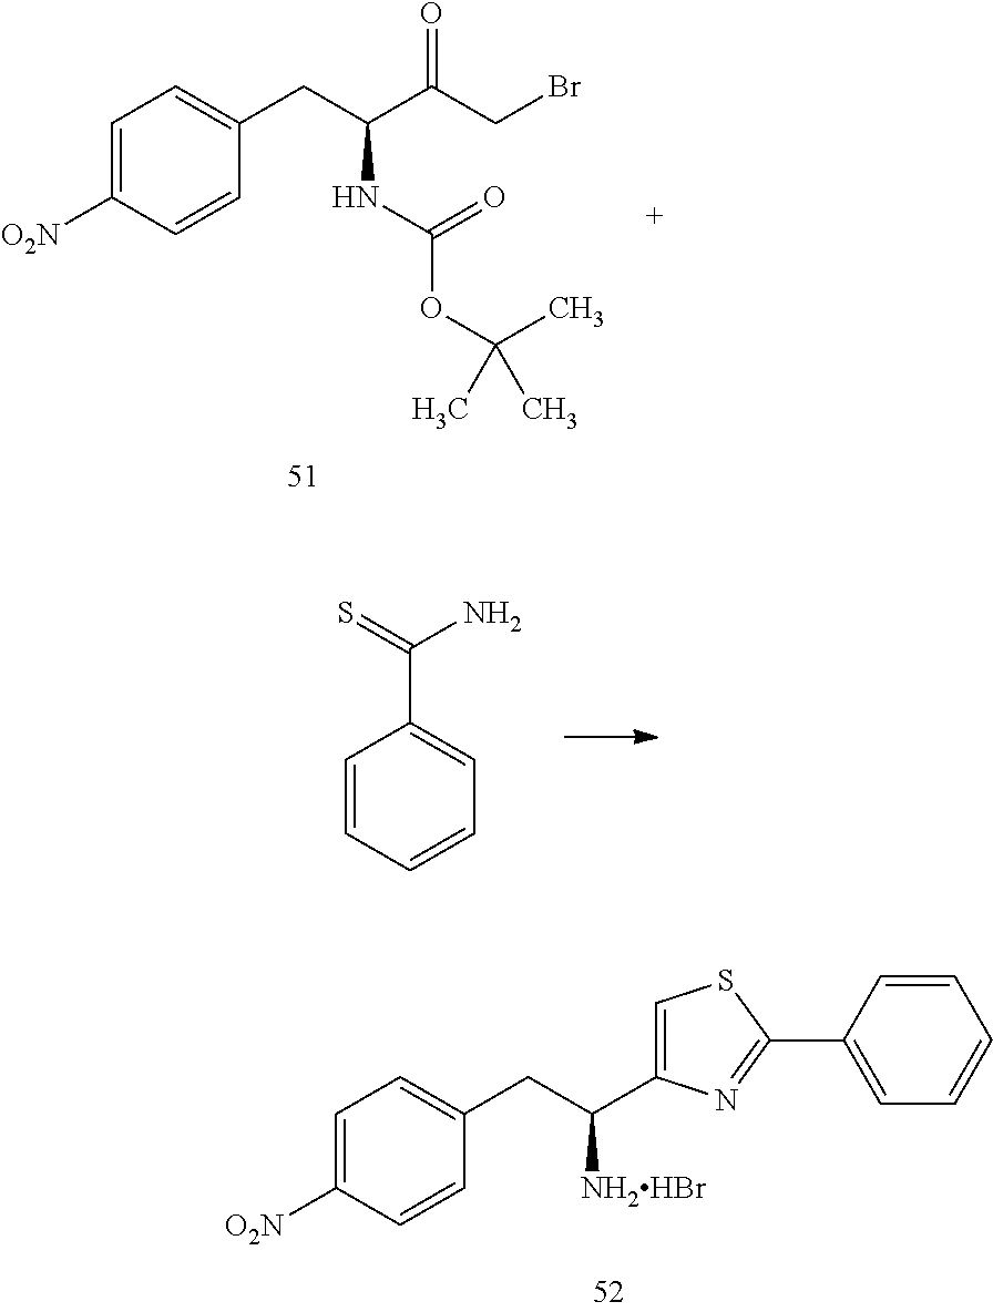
C1=C([O2N])C=CC(CC(C(=O)CBr)NC(OC(C)(C)C)=O)=C1.C1=CC=CC=C1C(=S)N.C1=C([O2N])C=CC(CC(C2=CSC(C3=CC=CC=C3)=N2)[NH2HBr])=C1
